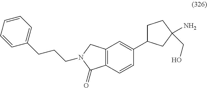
C12=C(C=CC(C3CCC(N)(CO)C3)=C1)C(=O)N(CCCC1=CC=CC=C1)C2
